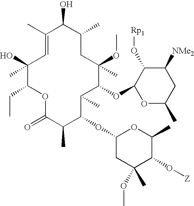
C1(C)(O)C(CC)OC(=O)C(C)C(OC2CC(C)(OC)C(O[Z])C(C)O2)C(C)C(OC2OC(C)CC([NMe2])C2O[Rp1])C(OC)(C)CC(C)C(O)C(C)=C1
